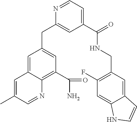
C1=C2C(=C(C(N)=O)C=C1CC1=CC(C(=O)NCC3=C(F)C=C4C(=C3)C=CN4)=CC=N1)N=CC(C)=C2
